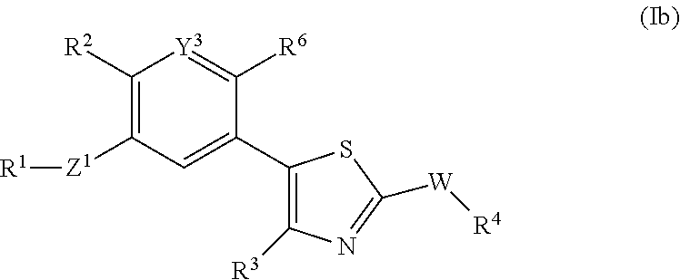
C1([R2])=C([Z1][R1])C=C(C2=C([R3])N=C([W][R4])S2)C([R6])=[Y3]1
